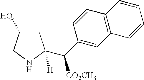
C1C(O)CNC1(C(C1=CC2=C(C=C1)C=CC=C2)[CO2CH3])[H]
